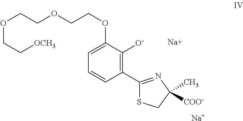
C1=C(OCCOCCOCC[OCH3])C([O-])=C(C2=NC([COO-])(C)CS2)C=C1.[Na].[Na]
